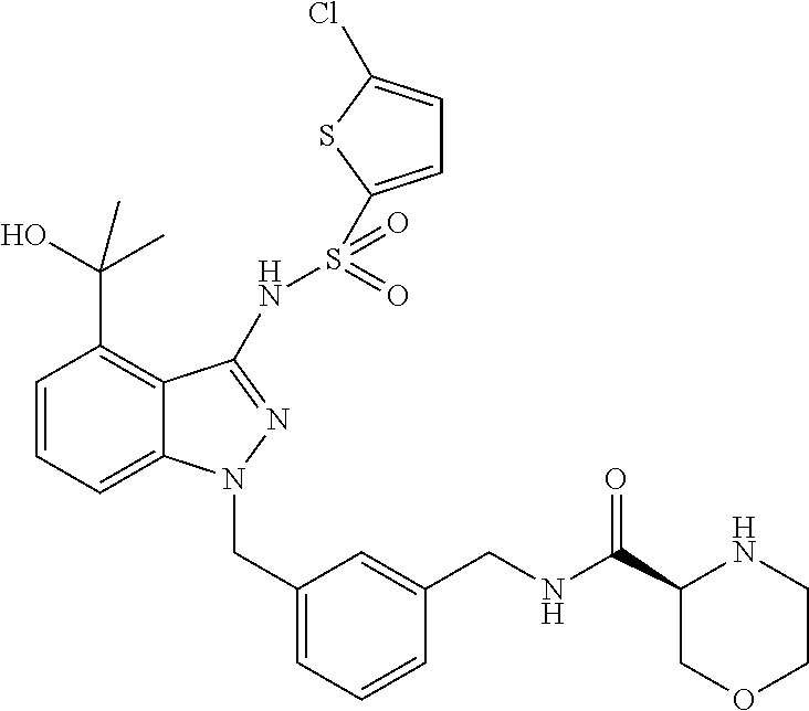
C1=CC=C2C(=C1C(O)(C)C)C(NS(C1=CC=C(Cl)S1)(=O)=O)=NN2CC1=CC=CC(CNC(C2COCCN2)=O)=C1
